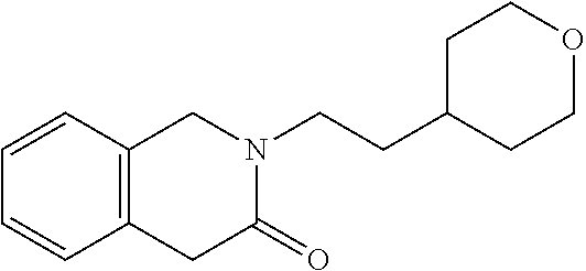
C1=CC2=C(C=C1)CN(CCC1CCOCC1)C(=O)C2
